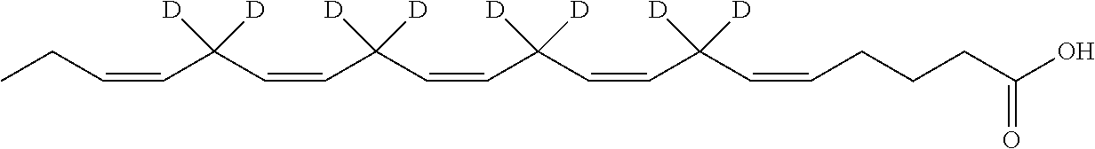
C(=CC(C=CC(C=CC(C=CC(C=CCC)([D])[D])([D])[D])([D])[D])([D])[D])CCCC(O)=O
